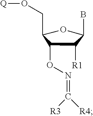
C1(CO[Q])C(ON=C([R4])[R3])C([R1])C(B)O1
